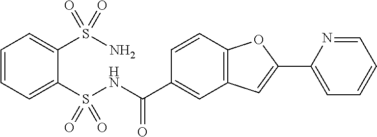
C1=CC=C(S(NC(C2=CC3=C(C=C2)OC(C2=CC=CC=N2)=C3)=O)(=O)=O)C(S(N)(=O)=O)=C1
